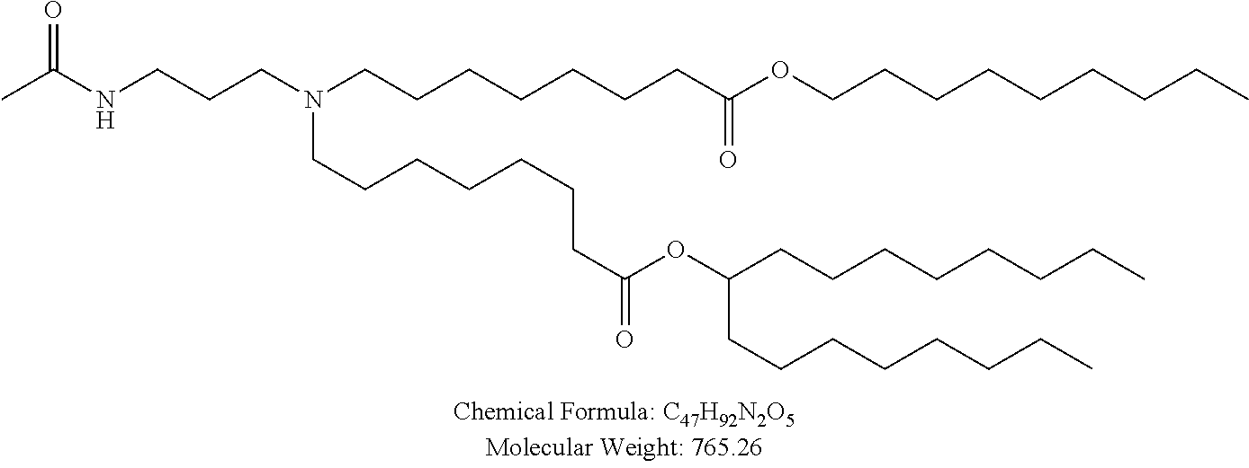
C(CCN(CCCCCCCC(OCCCCCCCCC)=O)CCCCCCCC(OC(CCCCCCCC)CCCCCCCC)=O)NC(C)=O
